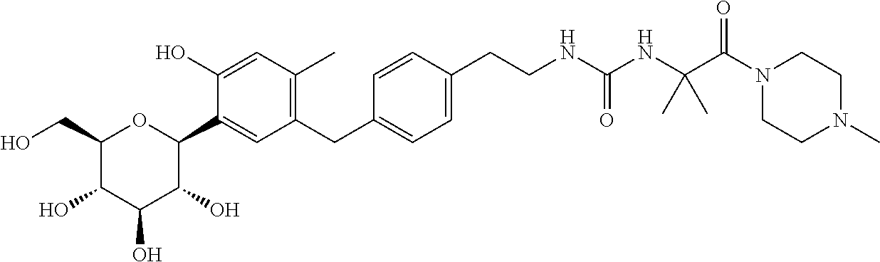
C1(CO)C(O)C(O)C(O)C(C2=CC(CC3=CC=C(CCNC(NC(C(N4CCN(C)CC4)=O)(C)C)=O)C=C3)=C(C)C=C2O)O1
